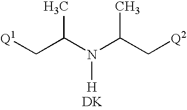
C(C(N(C(C[Q2])C)[H])C)[Q1].[DK]
